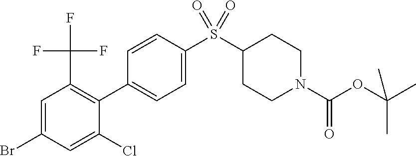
BrC1=CC(C(F)(F)F)=C(C2=CC=C(S(C3CCN(C(OC(C)(C)C)=O)CC3)(=O)=O)C=C2)C(Cl)=C1
